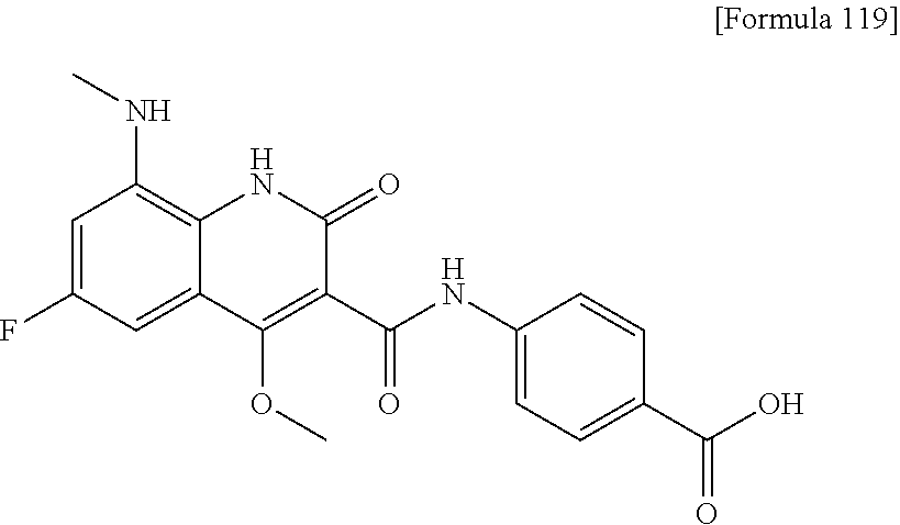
CNC1=C2C(=CC(F)=C1)C(OC)=C(C(NC1=CC=C(C(=O)O)C=C1)=O)C(=O)N2
